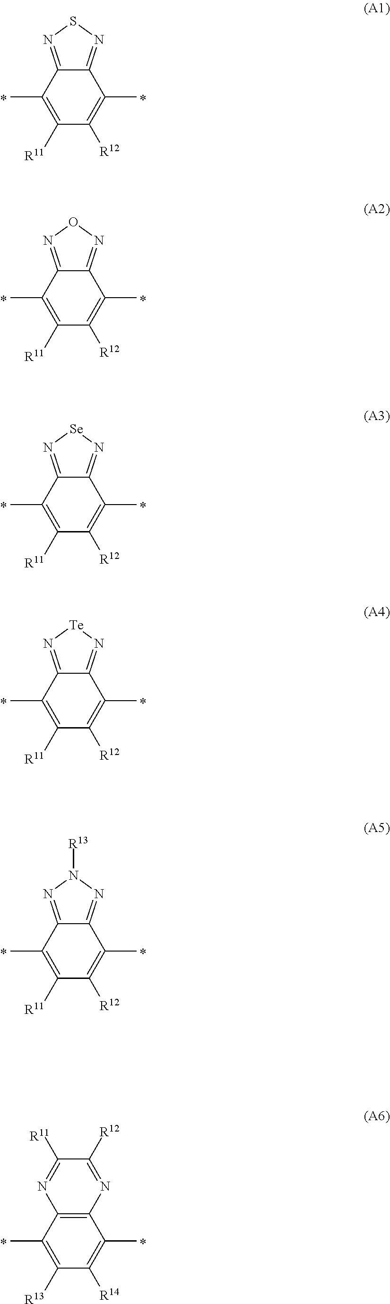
C12=NSN=C1C(C)=C([R12])C([R11])=C2C.C12=NON=C1C(C)=C([R12])C([R11])=C2C.C12=N[Se]N=C1C(C)=C([R12])C([R11])=C2C.C12=N[Te]N=C1C(C)=C([R12])C([R11])=C2C.C12=NN([R13])N=C1C(C)=C([R12])C([R11])=C2C.C12=C(C(C)=C([R14])C([R13])=C1C)N=C([R12])C([R11])=N2
